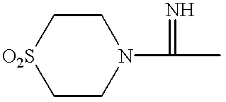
C1CN(C(C)=N)CC[O2S]1
